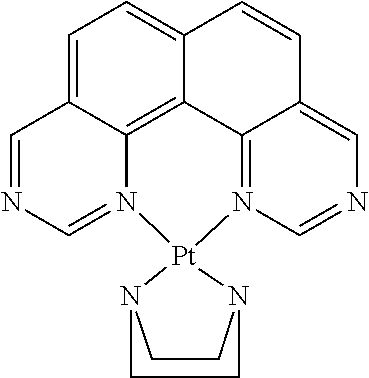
C1=C2C3=C4C(=C1)C=CC1=CN=CN(=C41)[Pt]1(N3=CN=C2)N2CCN1CC2
